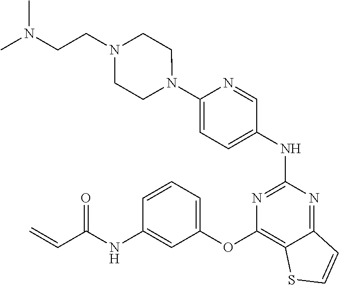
N1(C2=CC=C(NC3=NC(OC4=CC=CC(NC(C=C)=O)=C4)=C4C(=N3)C=CS4)C=N2)CCN(CCN(C)C)CC1
